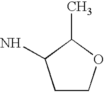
C1COC(C)C1N
